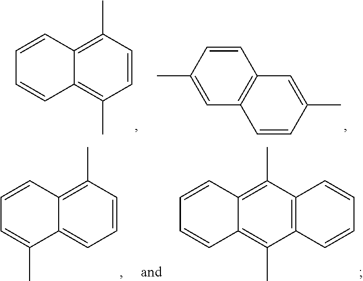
C1=CC2=C(C)C=CC(C)=C2C=C1.C12=C(C=C(C)C=C1)C=CC(C)=C2.C1=CC2=C(C)C=CC=C2C(C)=C1.C1=CC2=C(C)C3=C(C(C)=C2C=C1)C=CC=C3
